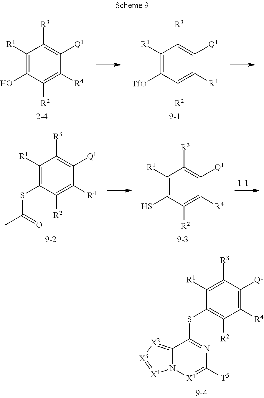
C1([R1])=C([R3])C([Q1])=C([R4])C([R2])=C1SC1=NC([T5])=[X1]N2C1=[X2][X3]=[X4]2.C1([R1])=C(O)C([R2])=C([R4])C([Q1])=C1[R3].C1([R1])=C([TfO])C([R2])=C([R4])C([Q1])=C1[R3].C1([R1])=C(SC(C)=O)C([R2])=C([R4])C([Q1])=C1[R3].C1([R1])=C(S)C([R2])=C([R4])C([Q1])=C1[R3]
